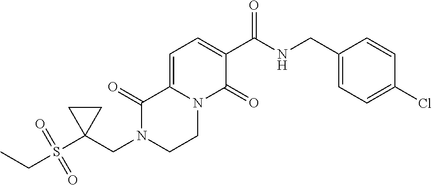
C(N1CCN2C(=CC=C(C(NCC3=CC=C(Cl)C=C3)=O)C2=O)C1=O)C1(S(CC)(=O)=O)CC1
